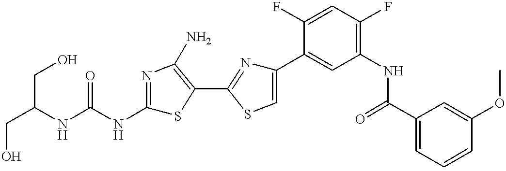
C(C(NC(NC1=NC(N)=C(C2=NC(C3=CC(NC(C4=CC=CC(OC)=C4)=O)=C(F)C=C3F)=CS2)S1)=O)CO)O
